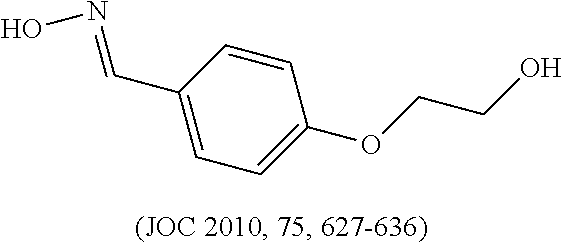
C1=CC(C=NO)=CC=C1OCCO
